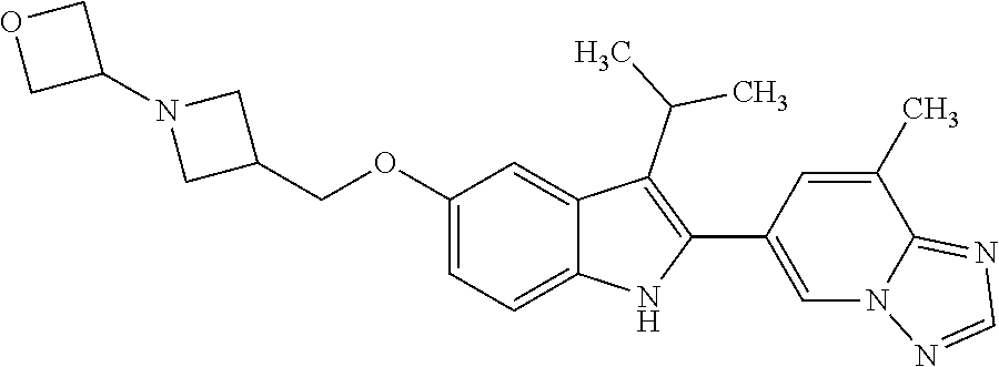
C(OC1=CC=C2C(=C1)C(C(C)C)=C(C1=CN3C(=NC=N3)C(C)=C1)N2)C1CN(C2COC2)C1
